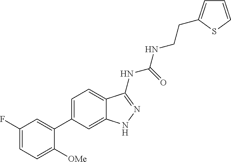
C1(F)=CC=C([OMe])C(C2=CC=C3C(=C2)NN=C3NC(NCCC2=CC=CS2)=O)=C1
